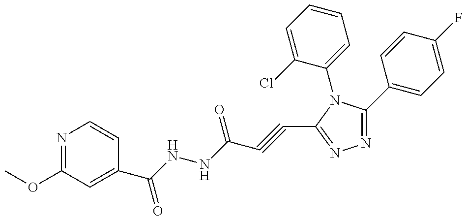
N1=C(OC)C=C(C(NNC(C#CC2=NN=C(C3=CC=C(F)C=C3)N2C2=CC=CC=C2Cl)=O)=O)C=C1
